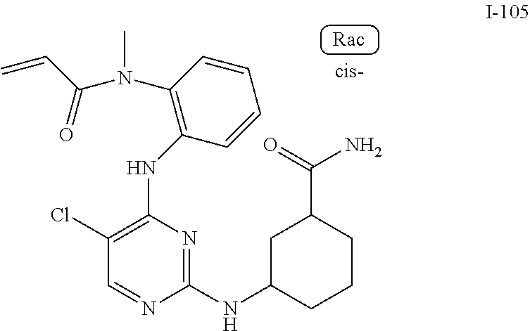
C1(Cl)=C(NC2=C(N(C)C(C=C)=O)C=CC=C2)N=C(NC2CCCC(C(=O)N)C2)N=C1
